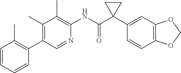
C1=CC=CC(C2=C(C)C(C)=C(NC(C3(C4=CC5=C(C=C4)OCO5)CC3)=O)N=C2)=C1C
